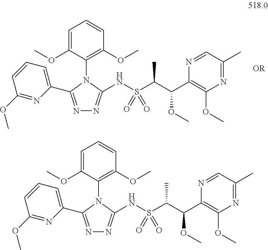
S(=O)(=O)(C(C)C(C1=C(OC)N=C(C)C=N1)OC)NC1=NN=C(C2=CC=CC(OC)=N2)N1C1=C(OC)C=CC=C1OC.S(=O)(=O)(C(C)C(C1=C(OC)N=C(C)C=N1)OC)NC1=NN=C(C2=CC=CC(OC)=N2)N1C1=C(OC)C=CC=C1OC
